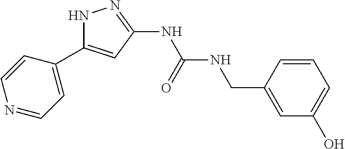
N1C(C2=CC=NC=C2)=CC(NC(NCC2=CC(O)=CC=C2)=O)=N1
